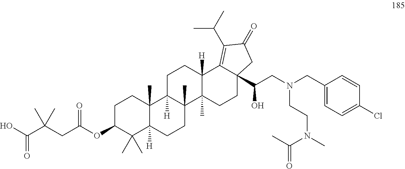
C1C(OC(CC(C(O)=O)(C)C)=O)C(C)(C)C2([H])C(C)(C1)C1([H])C(C)(CC2)C2(C)C([H])(CC1)C1=C(C(C)C)C(=O)CC1(C(CN(CC1=CC=C(Cl)C=C1)CCN(C)C(=O)C)O)CC2
